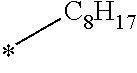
[C8H17]C
